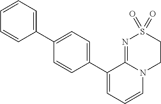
C1(C2=CC=C(C3=CC=CN4C3=NS(=O)(=O)CC4)C=C2)=CC=CC=C1
